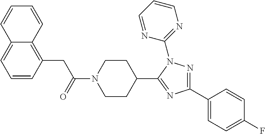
C(N1CCC(C2=NC(C3=CC=C(F)C=C3)=NN2C2=NC=CC=N2)CC1)(CC1=C2C(=CC=C1)C=CC=C2)=O
